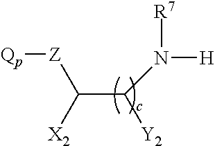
[Qp][Z]C(C([Y2])N([R7])[H])[X2]
